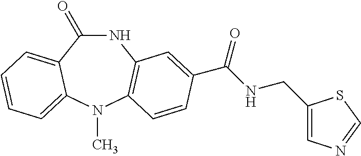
C1(=O)NC2=C(N(C)C3=CC=CC=C13)C=CC(C(NCC1=CN=CS1)=O)=C2
